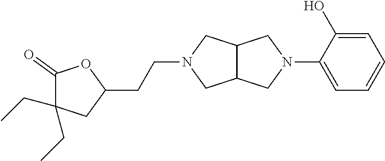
C12C(CN(C3=CC=CC=C3O)C1)CN(CCC1OC(=O)C(CC)(CC)C1)C2
